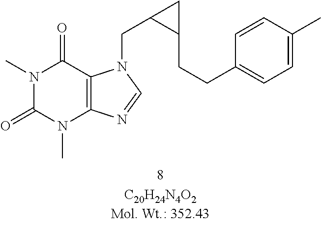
N1(C)C(=O)N(C)C2=C(C1=O)N(CC1C(CCC3=CC=C(C)C=C3)C1)C=N2
